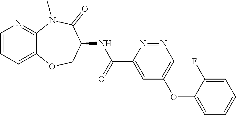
C12=CC=CN=C1N(C)C(=O)C(NC(C1=CC(OC3=CC=CC=C3F)=CN=N1)=O)CO2
